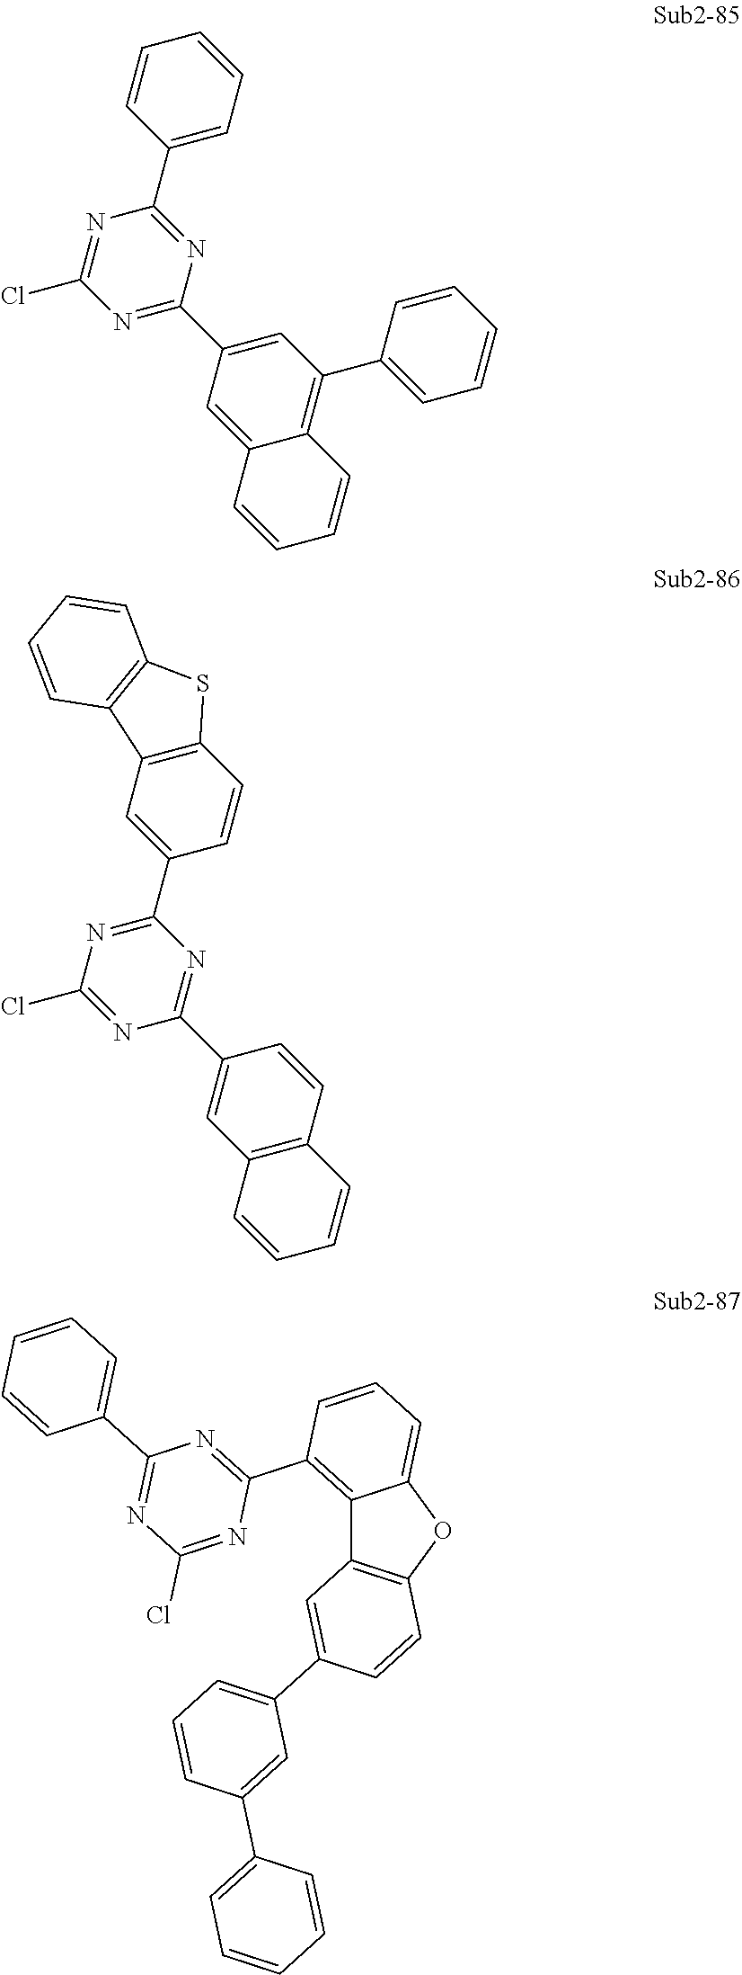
C1=C(C2=NC(Cl)=NC(C3=CC=CC=C3)=N2)C=C2C(=C1C1=CC=CC=C1)C=CC=C2.C1=CC2=C(C=C1C1=NC(C3=CC4=C(C=C3)SC3=C4C=CC=C3)=NC(Cl)=N1)C=CC=C2.C12=C(C3=NC(C4=CC=CC=C4)=NC(Cl)=N3)C=CC=C1OC1=C2C=C(C2=CC=CC(C3=CC=CC=C3)=C2)C=C1
